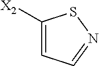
C1=C([X2])SN=C1
